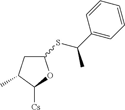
C1C(C)C([Cs])OC1SC(C1=CC=CC=C1)C
